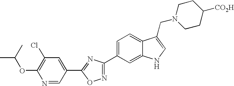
C1=C(C2=NOC(C3=CC(Cl)=C(OC(C)C)N=C3)=N2)C=C2C(=C1)C(CN1CCC([CO2H])CC1)=CN2
